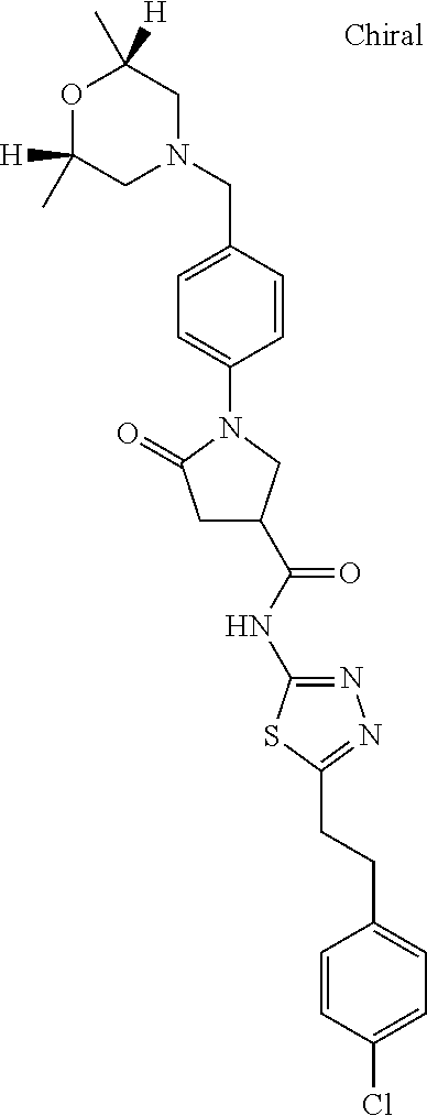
O1C(C)([H])CN(CC2=CC=C(N3CC(C(=O)NC4=NN=C(CCC5=CC=C(Cl)C=C5)S4)CC3=O)C=C2)CC1(C)[H]
